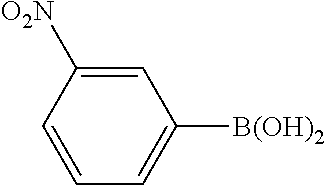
C1=C([O2N])C=CC=C1[B(OH)2]
